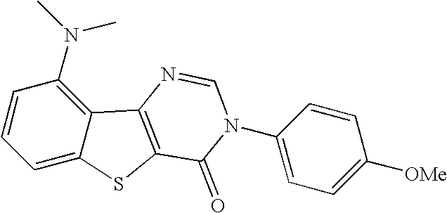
C1=CC(N(C)C)=C2C(=C1)SC1=C2N=CN(C2=CC=C([OMe])C=C2)C1=O
